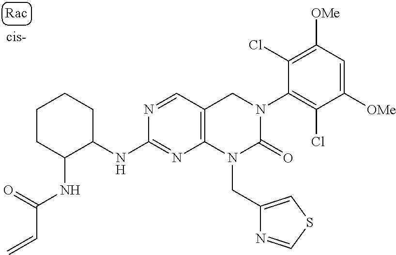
C1([OMe])=CC([OMe])=C(Cl)C(N2C(=O)N(CC3=CSC=N3)C3=C(C2)C=NC(NC2CCCCC2NC(=O)C=C)=N3)=C1Cl
